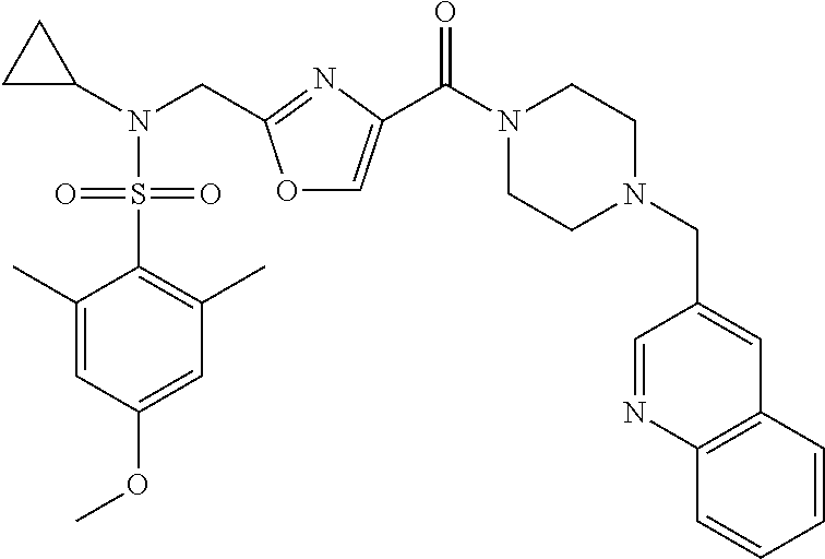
C1(C)=CC(OC)=CC(C)=C1S(=O)(N(C1CC1)CC1=NC(C(N2CCN(CC3=CC4=C(N=C3)C=CC=C4)CC2)=O)=CO1)=O
